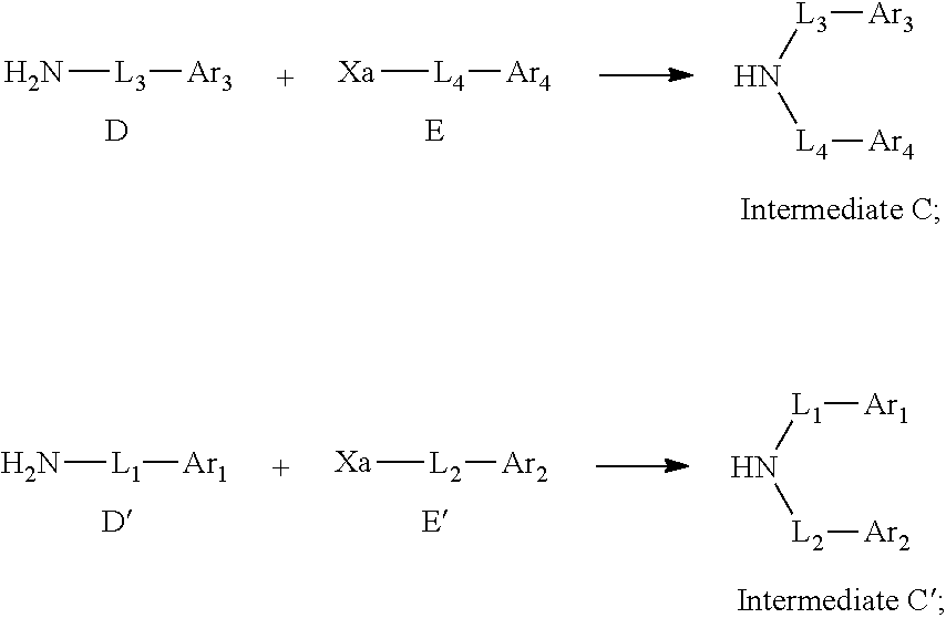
N[L3][Ar3].[D].[Xa][L4][Ar4].[E].N([L4][Ar4])[L3][Ar3].N[L1][Ar1].[D].[Xa][L2][Ar2].[E].N([L2][Ar2])[L1][Ar1]
